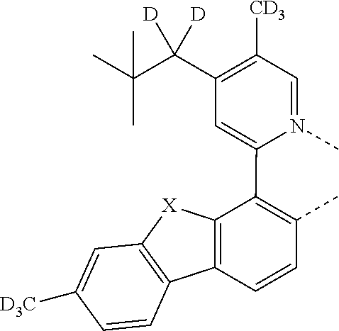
C1=N(C)C(C2=C(C)C=CC3=C2[X]C2=C3C=CC([D3C])=C2)=CC(C(C(C)(C)C)([D])[D])=C1[CD3]
